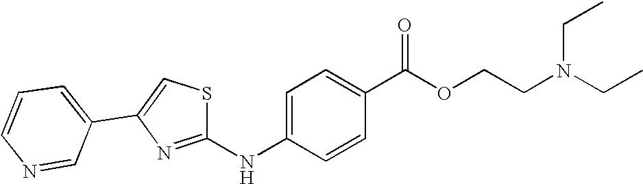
C(OC(C1=CC=C(NC2=NC(C3=CC=CN=C3)=CS2)C=C1)=O)CN(CC)CC
